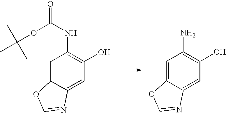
C1=C2C(=CC(O)=C1NC(OC(C)(C)C)=O)N=CO2.C1=C2C(=CC(O)=C1N)N=CO2
